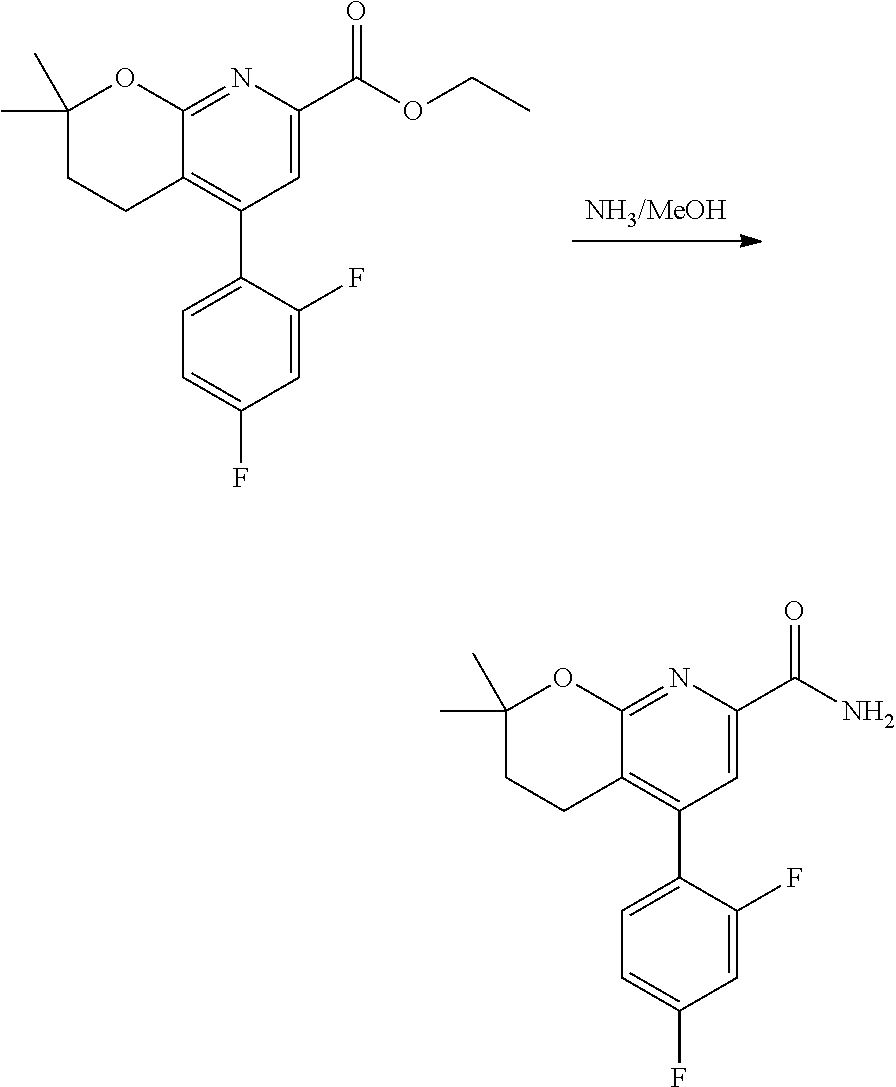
[NH3/MeOH].C12=NC(C(=O)OCC)=CC(C3=CC=C(F)C=C3F)=C1CCC(C)(C)O2.C12=NC(C(=O)N)=CC(C3=CC=C(F)C=C3F)=C1CCC(C)(C)O2
